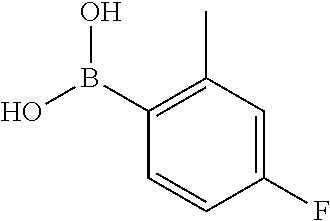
C1(F)=CC(C)=C(B(O)O)C=C1
